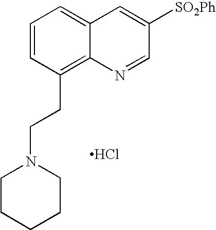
Cl.C1=CC(CCN2CCCCC2)=C2C(=C1)C=C([SO2Ph])C=N2
